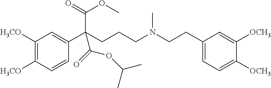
C1([H3CO])=C([H3CO])C=CC(C(CCCN(CCC2=CC=C([OCH3])C([OCH3])=C2)C)(C(=O)OC)C(=O)OC(C)C)=C1
